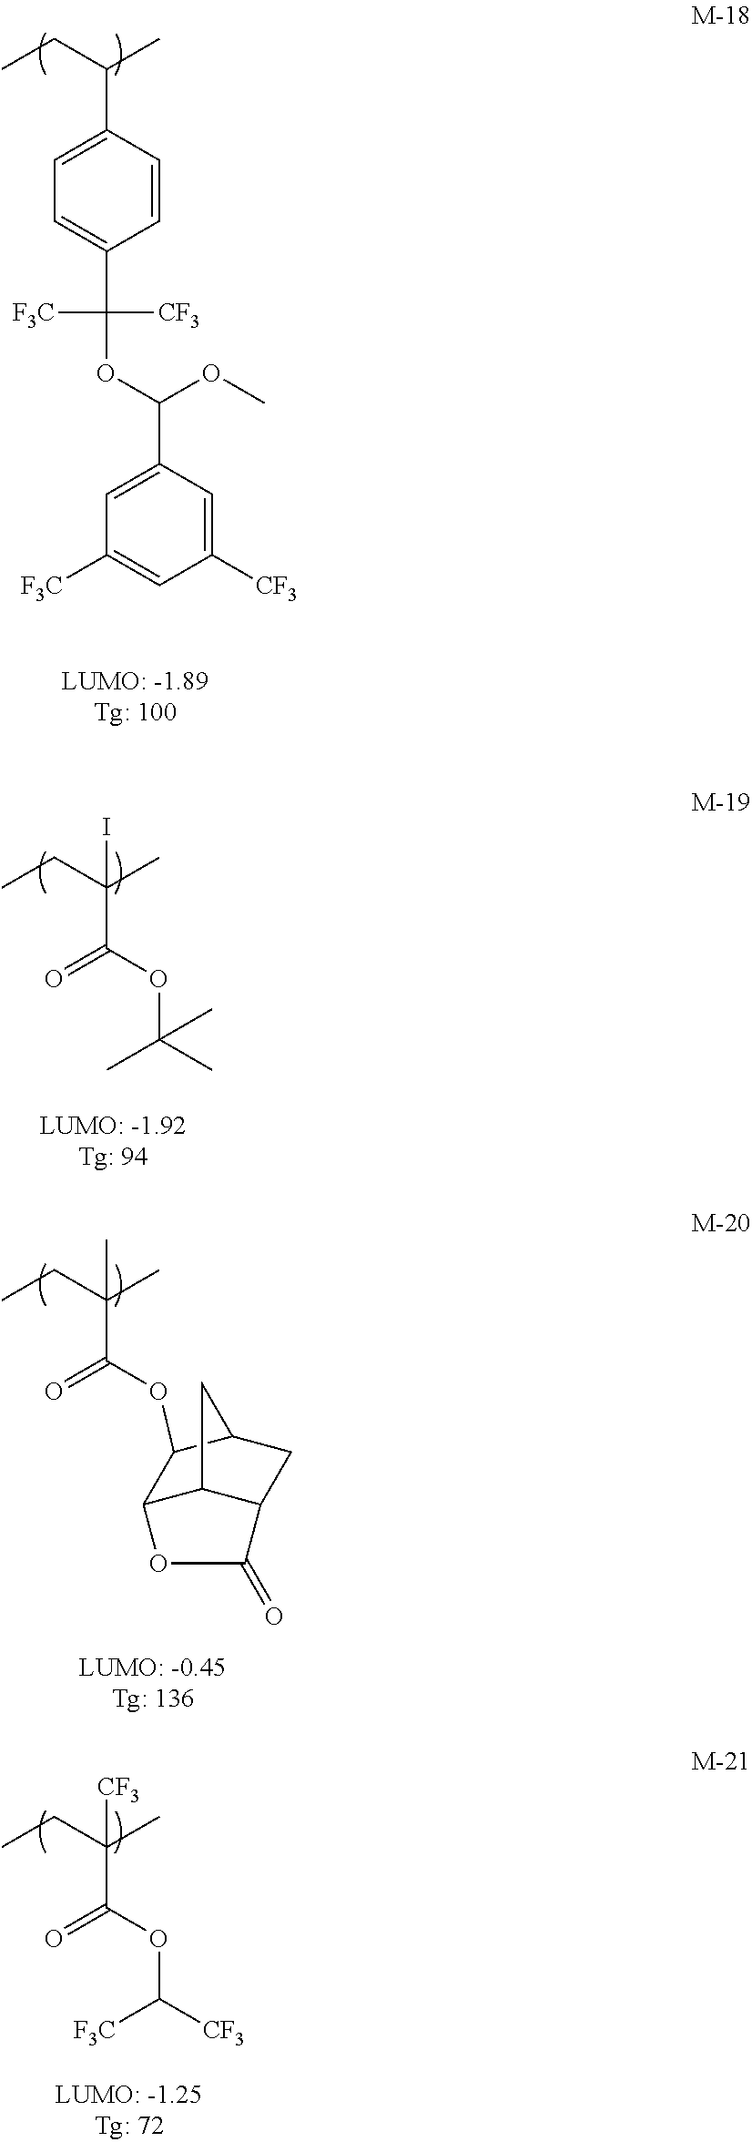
CCC(C)C1=CC=C(C([F3C])([CF3])OC(OC)C2=CC([F3C])=CC([CF3])=C2)C=C1.CCC(C)(C(=O)OC(C)(C)C)I.CCC(C)(C(=O)OC([F3C])[CF3])[CF3].CCC(C)(C(=O)OC1C2C3C(CC1C3)C(=O)O2)C
